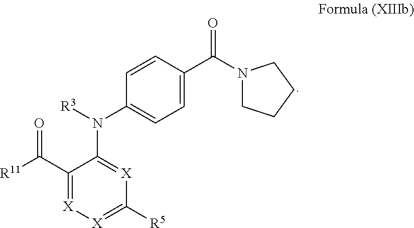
C1(C([R11])=O)=[X][X]=C([R5])[X]=C1N([R3])C1=CC=C(C(N2CCCC2)=O)C=C1
